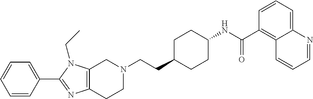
C1(C2=CC=CC=C2)=NC2=C(N1CC)CN(CCC1CCC(NC(C3=C4C(=CC=C3)N=CC=C4)=O)CC1)CC2
